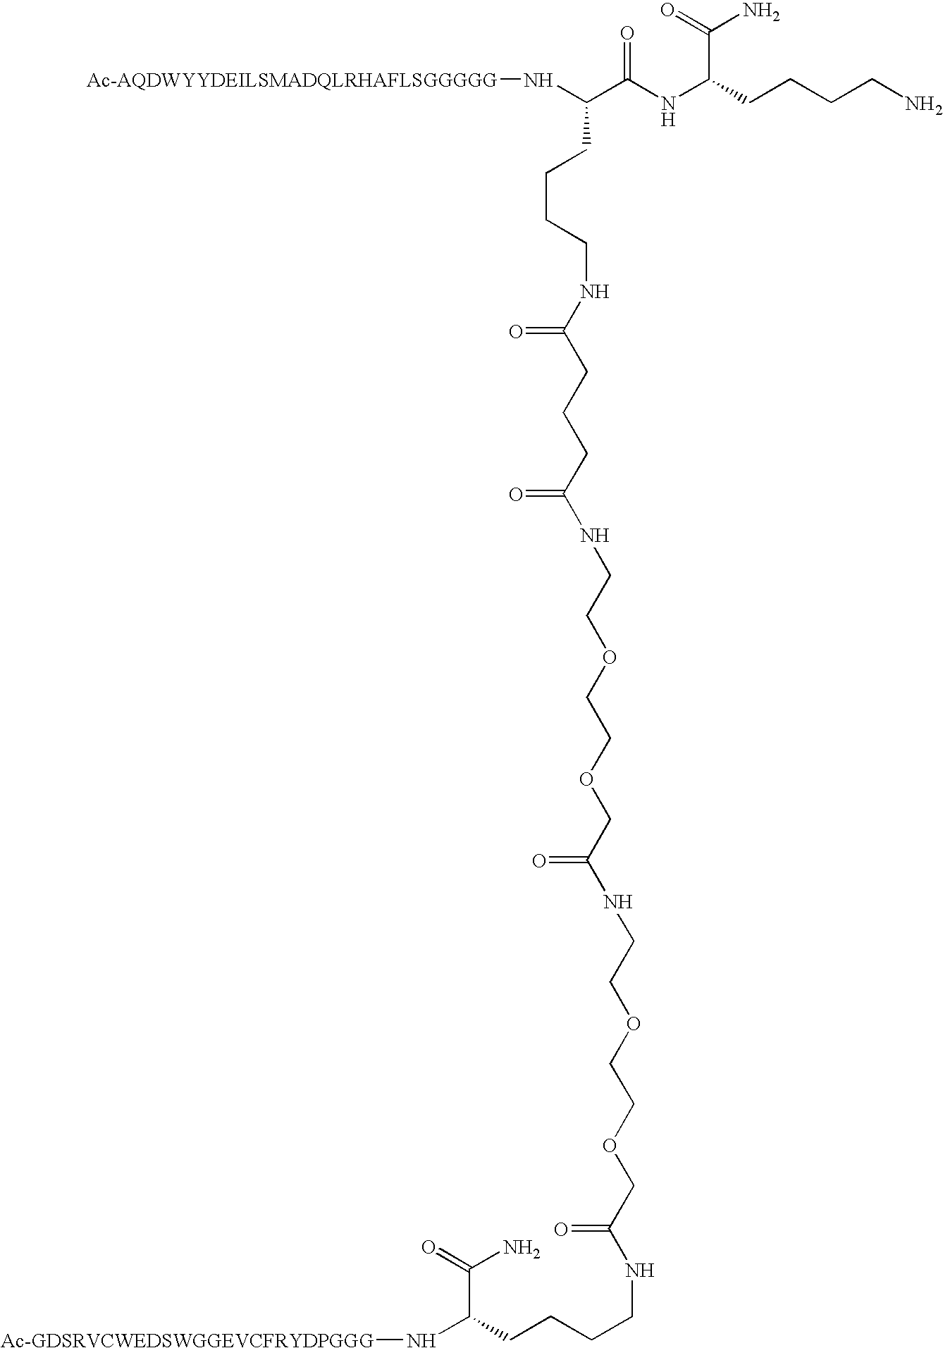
N([Ac-AQDWYYDEILSMADQLRHAFLSGGGGG])C(C(NC(CCCCN)C(=O)N)=O)CCCCNC(CCCC(NCCOCCOCC(NCCOCCOCC(NCCCCC(N[Ac-GDSRVCWEDSWGGEVCFRYDPGGG])C(=O)N)=O)=O)=O)=O
